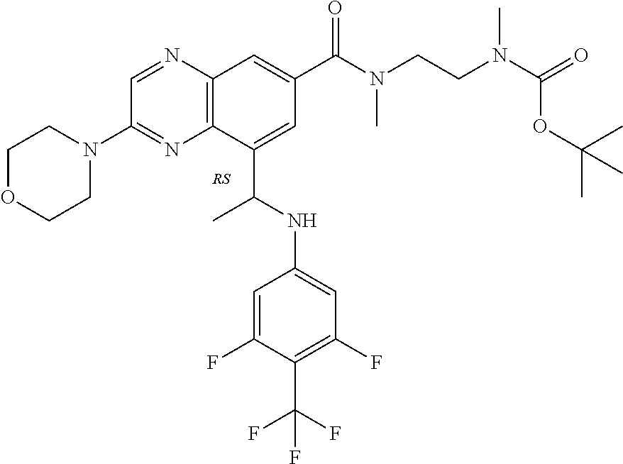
N1=CC(N2CCOCC2)=NC2=C1C=C(C(N(CCN(C(=O)OC(C)(C)C)C)C)=O)C=C2C(NC1=CC(F)=C(C(F)(F)F)C(F)=C1)C
